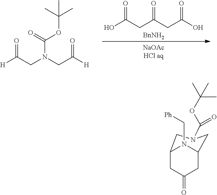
C12CC(=O)CC(N1C[Ph])CN(C(OC(C)(C)C)=O)C2.OC(CC(CC(O)=O)=O)=O.[BnNH2].[H]C(CN(CC([H])=O)C(=O)OC(C)(C)C)=O
